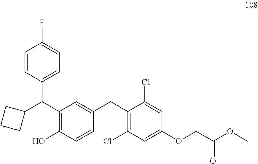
C1=CC(C(C2CCC2)C2=C(O)C=CC(CC3=C(Cl)C=C(OCC(OC)=O)C=C3Cl)=C2)=CC=C1F
